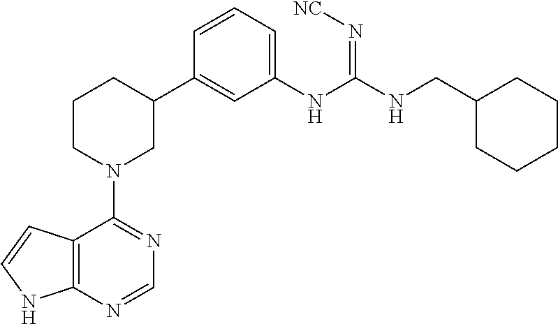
C12=C(N=CN=C1N1CC(C3=CC(NC(NCC4CCCCC4)=N[NC])=CC=C3)CCC1)NC=C2
